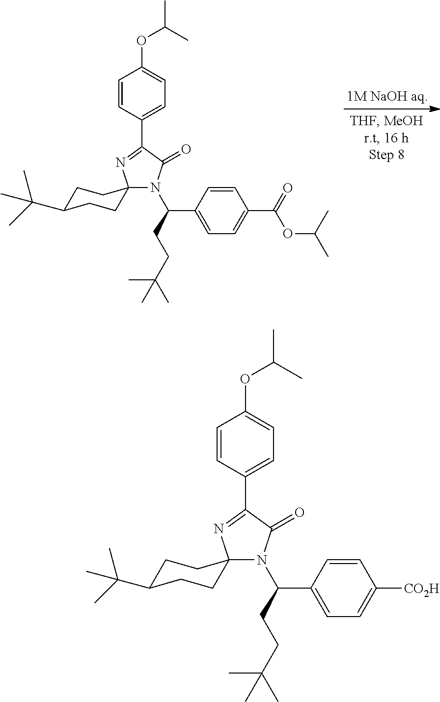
N1(C(CCC(C)(C)C)C2=CC=C(C(=O)OC(C)C)C=C2)C(=O)C(C2=CC=C(OC(C)C)C=C2)=NC12CCC(C(C)(C)C)CC2.N1(C(CCC(C)(C)C)C2=CC=C([CO2H])C=C2)C(=O)C(C2=CC=C(OC(C)C)C=C2)=NC12CCC(C(C)(C)C)CC2
